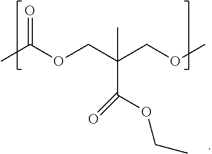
O=C(OCC(COC)(C(OCC)=O)C)C
